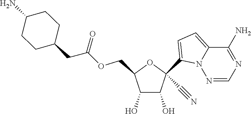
C1(O)C(O)C(COC(CC2CCC(N)CC2)=O)OC1(C1=CC=C2N1N=CN=C2N)C#N
